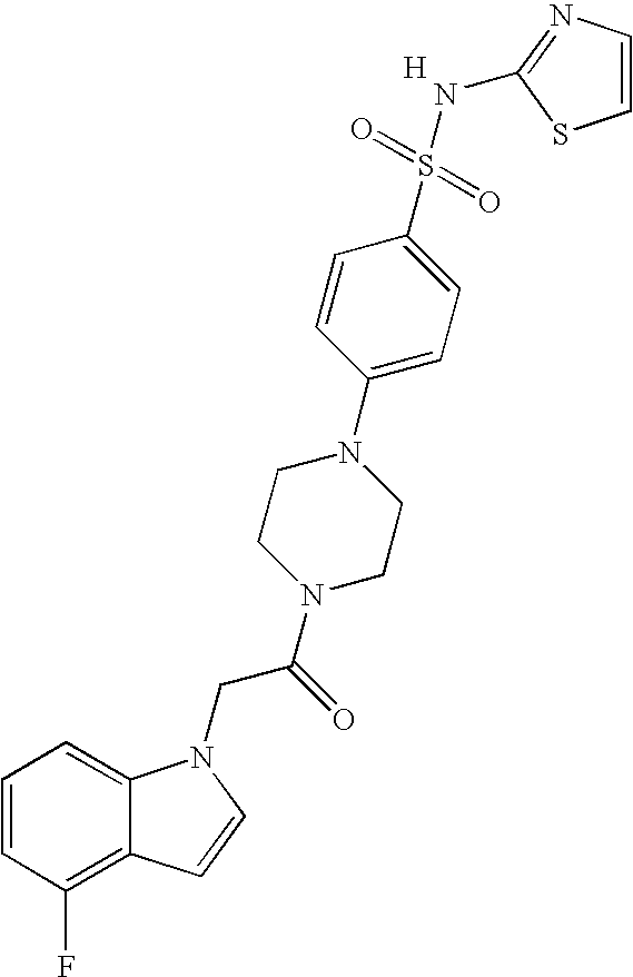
C1=CC(F)=C2C(=C1)N(CC(N1CCN(C3=CC=C(S(=O)(=O)NC4=NC=CS4)C=C3)CC1)=O)C=C2.[H]
